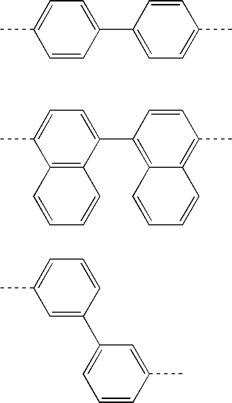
C1=C(C)C=CC(C2=CC=C(C)C=C2)=C1.C1=C(C)C2=C(C(C3=C4C(=C(C)C=C3)C=CC=C4)=C1)C=CC=C2.C1=C(C)C=C(C2=CC=CC(C)=C2)C=C1
